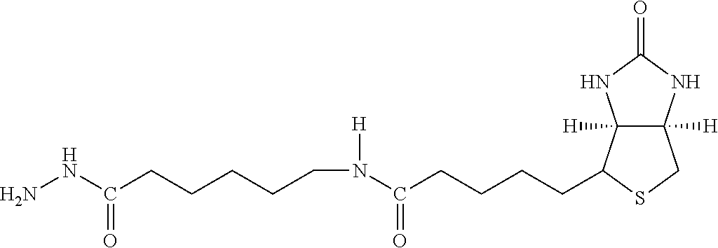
C12([H])C([H])(NC(=O)N1)CSC2CCCCC(N([H])CCCCCC(NN)=O)=O
